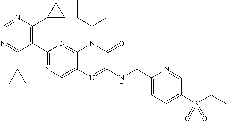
C1(C2=NC=C3C(=N2)N(C(CC)CC)C(=O)C(NCC2=CC=C(S(CC)(=O)=O)C=N2)=N3)=C(C2CC2)N=CN=C1C1CC1
